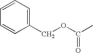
C1=CC=C(COC(C)=O)C=C1
